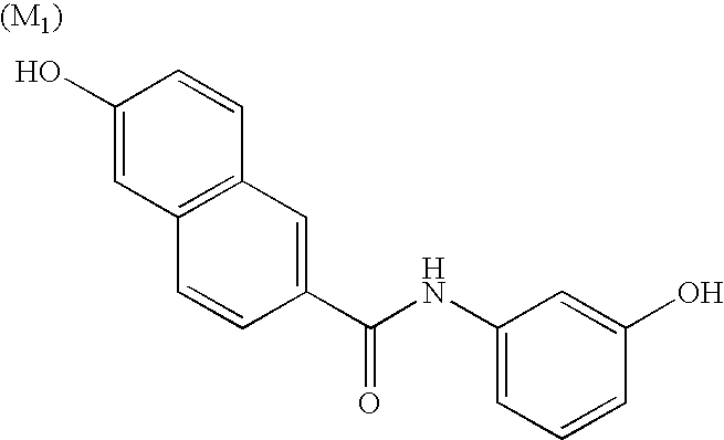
C1(O)=CC2=C(C=C1)C=C(C(NC1=CC=CC(O)=C1)=O)C=C2
